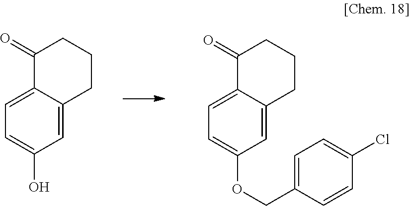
C1(=O)C2=CC=C(OCC3=CC=C(Cl)C=C3)C=C2CCC1.C1(=O)C2=CC=C(O)C=C2CCC1
